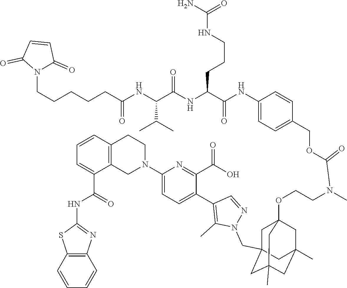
N1(CCCCCC(NC(C(NC(C(NC2=CC=C(COC(N(C)CCOC34CC5(CN6C(C)=C(C7=CC=C(N8CCC9=C(C8)C(C(NC8=NC%10=C(S8)C=CC=C%10)=O)=CC=C9)N=C7C(O)=O)C=N6)CC(C)(CC(C)(C3)C5)C4)=O)C=C2)=O)CCCNC(N)=O)=O)C(C)C)=O)C(=O)C=CC1=O
